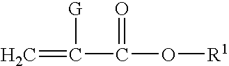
C=C([G])C(=O)O[R1]
